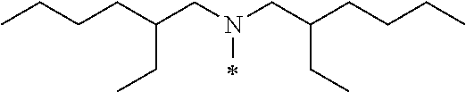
C(C(CCCC)CC)N(CC(CCCC)CC)C
